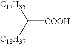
C([COOH])([C17H35])[C18H37]
